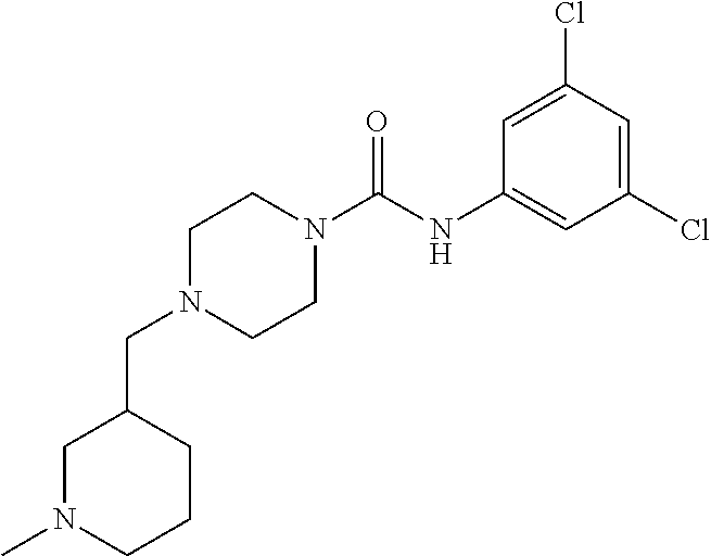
C1N(C)CCCC1CN1CCN(C(NC2=CC(Cl)=CC(Cl)=C2)=O)CC1
